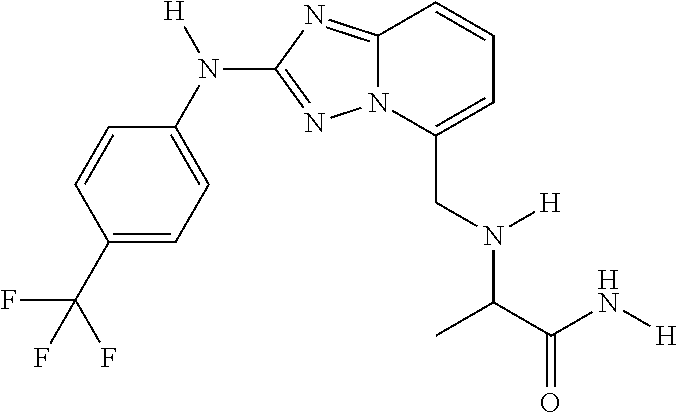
C(C1=CC=CC2=NC(N(C3=CC=C(C(F)(F)F)C=C3)[H])=NN12)N(C(C)C(N[H])=O)[H]
